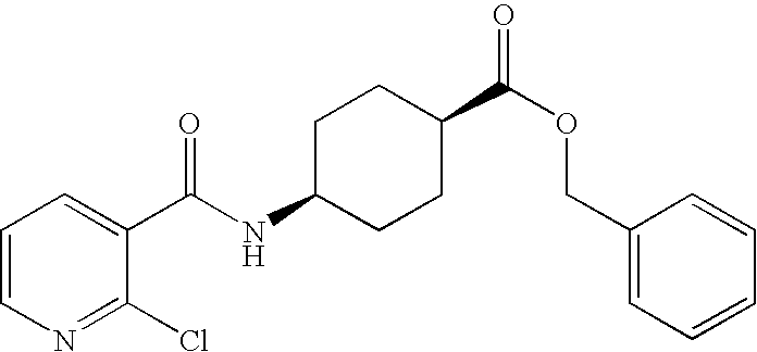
C1=CN=C(Cl)C(C(NC2CCC(C(OCC3=CC=CC=C3)=O)CC2)=O)=C1
